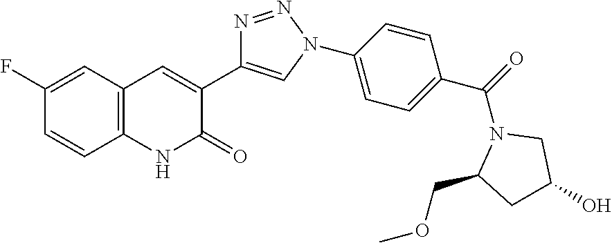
C12=C(C=C(F)C=C1)C=C(C1=CN(C3=CC=C(C(=O)N4CC(O)CC4COC)C=C3)N=N1)C(=O)N2
